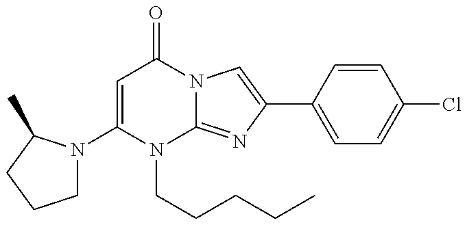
C1(N2CCCC2C)=CC(=O)N2C(=NC(C3=CC=C(Cl)C=C3)=C2)N1CCCCC
